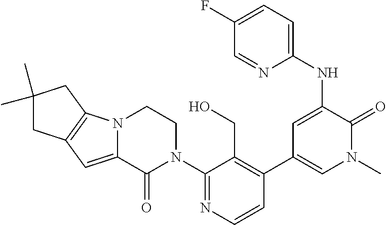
C1(N2CCN3C(=CC4=C3CC(C)(C)C4)C2=O)=NC=CC(C2=CN(C)C(=O)C(NC3=CC=C(F)C=N3)=C2)=C1CO
